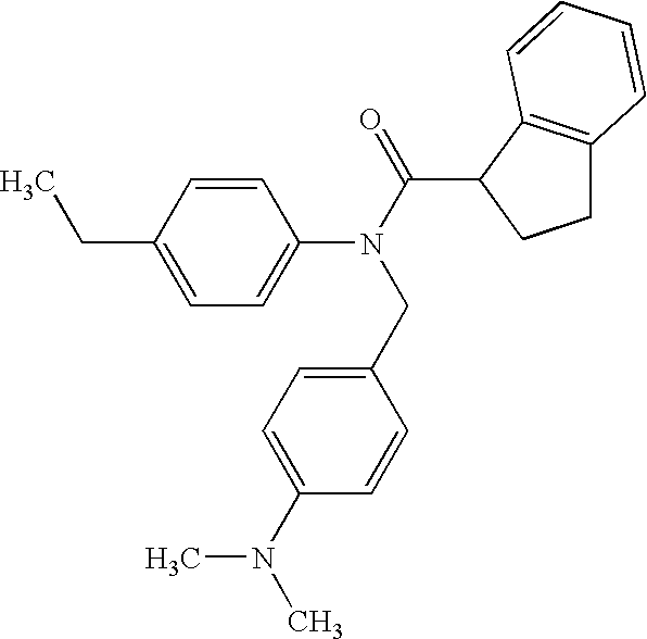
C(C1=CC=C(N(C(=O)C2CCC3=C2C=CC=C3)CC2=CC=C(N(C)C)C=C2)C=C1)C
